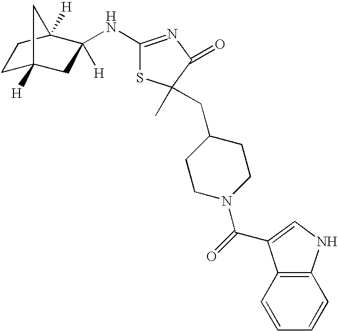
C1C2([H])CC([H])(NC3=NC(=O)C(C)(CC4CCN(C(=O)C5=CNC6=C5C=CC=C6)CC4)S3)C([H])(C1)C2
